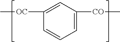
C1=C([CO]C)C=C([OC]C)C=C1
